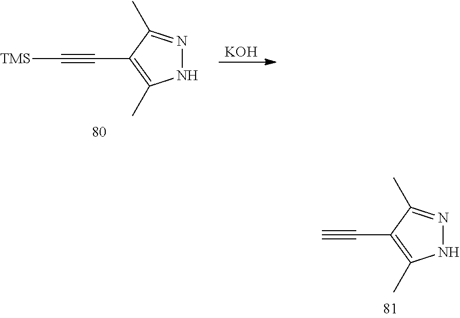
N1N=C(C)C(C#C[TMS])=C1C.[KOH].N1N=C(C)C(C#C)=C1C
